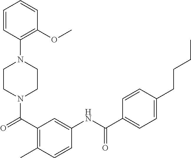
N1(C(=O)C2=C(C)C=CC(NC(C3=CC=C(CCCC)C=C3)=O)=C2)CCN(C2=C(OC)C=CC=C2)CC1
